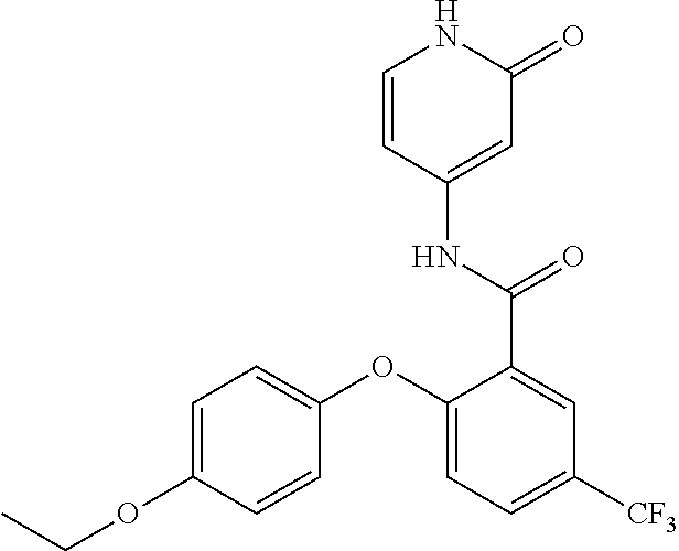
C1=CC(NC(=O)C2=CC([CF3])=CC=C2OC2=CC=C(OCC)C=C2)=CC(=O)N1
